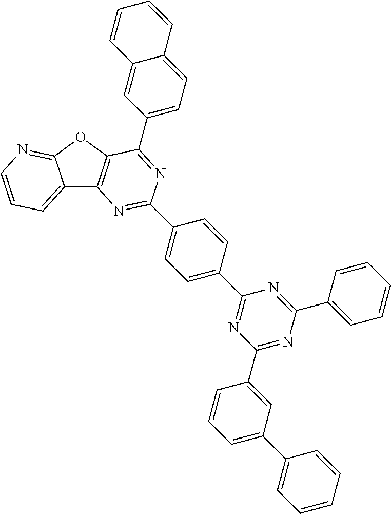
C12=CC=CN=C1OC1=C2N=C(C2=CC=C(C3=NC(C4=CC(C5=CC=CC=C5)=CC=C4)=NC(C4=CC=CC=C4)=N3)C=C2)N=C1C1=CC=C2C(=C1)C=CC=C2
